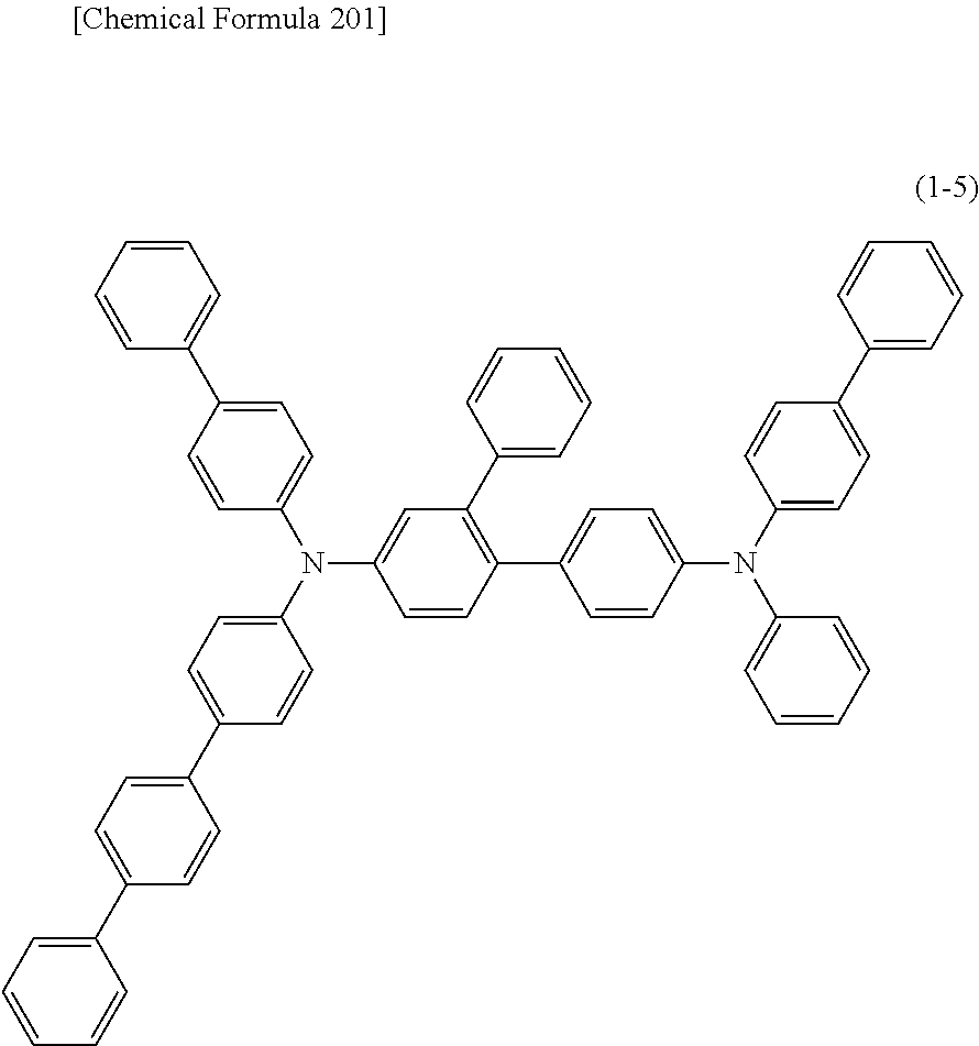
C1=CC=C(C2=CC=C(N(C3=CC=C(C4=CC=C(C5=CC=CC=C5)C=C4)C=C3)C3=CC(C4=CC=CC=C4)=C(C4=CC=C(N(C5=CC=C(C6=CC=CC=C6)C=C5)C5=CC=CC=C5)C=C4)C=C3)C=C2)C=C1
